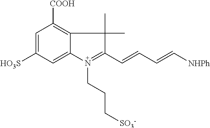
C1=C([HO3S])C=C2C(=C1[COOH])C(C)(C)C(C=CC=C[NHPh])=N2CCC[SO3-]
